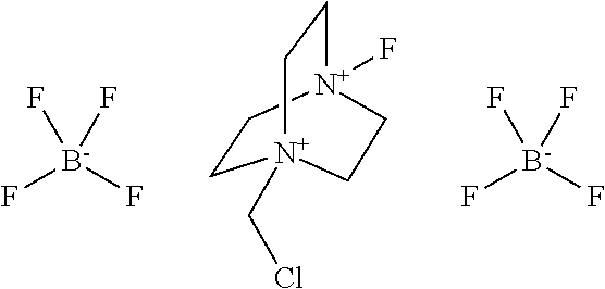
F[B-](F)(F)F.C1C[N+]2(F)CC[N+]1(CCl)CC2.F[B-](F)(F)F
